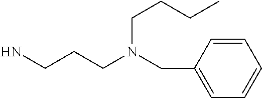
C1=CC(CN(CCCN)CCCC)=CC=C1
